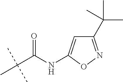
C(C(NC1=CC(C(C)(C)C)=NO1)=O)(C)(C)C
